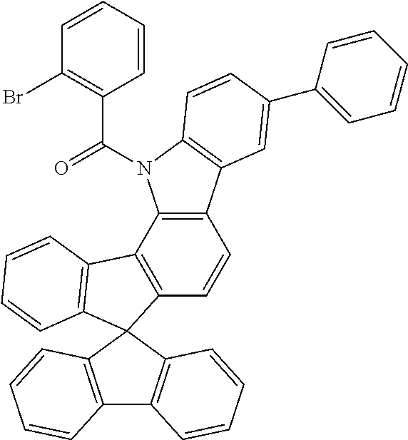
C12=C(C=CC3=C1N(C(C1=C(Br)C=CC=C1)=O)C1=C3C=C(C3=CC=CC=C3)C=C1)C1(C3=C2C=CC=C3)C2=C(C3=C1C=CC=C3)C=CC=C2
